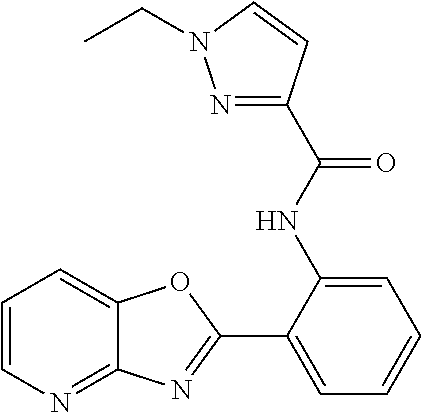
C1(NC(C2=NN(CC)C=C2)=O)=CC=CC=C1C1=NC2=NC=CC=C2O1
